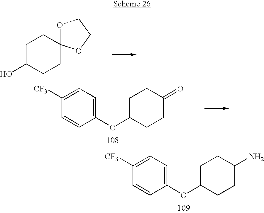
C1C(O)CCC2(C1)OCCO2.C1(OC2CCC(=O)CC2)=CC=C([CF3])C=C1.C1(OC2CCC(N)CC2)=CC=C([CF3])C=C1
